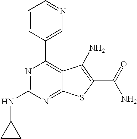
C1=CC(C2=C3C(=NC(NC4CC4)=N2)SC(C(N)=O)=C3N)=CN=C1
